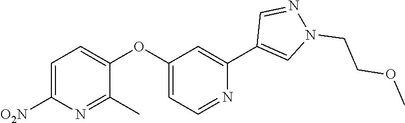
C1=C([O2N])N=C(C)C(OC2=CC=NC(C3=CN(CCOC)N=C3)=C2)=C1
